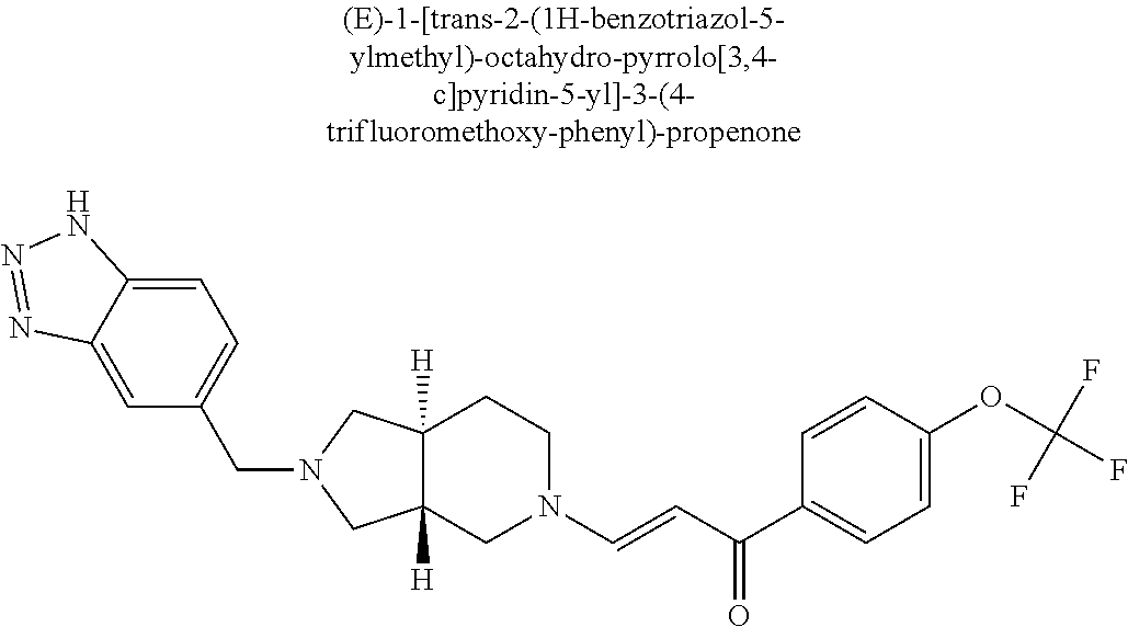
C1=C2C(=CC(CN3CC4([H])C([H])(C3)CCN(C=CC(C3=CC=C(OC(F)(F)F)C=C3)=O)C4)=C1)N=NN2
